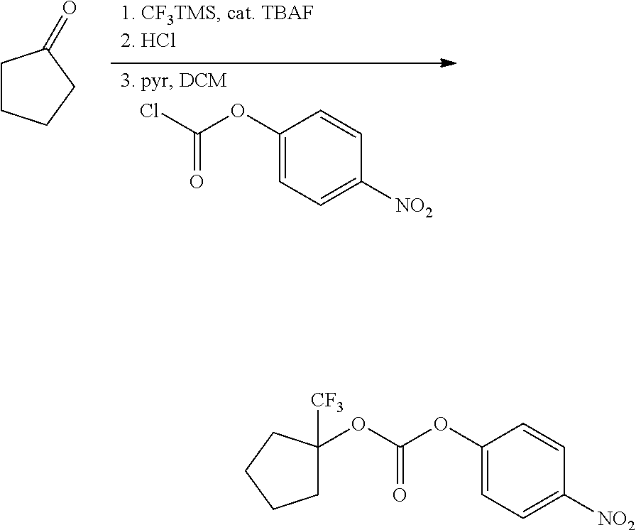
C1CCCC1=O.C1(OC(Cl)=O)=CC=C([NO2])C=C1.C1(OC(OC2([CF3])CCCC2)=O)=CC=C([NO2])C=C1
